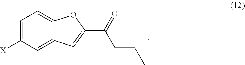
C1=C([X])C=C2C(=C1)OC(C(=O)CCC)=C2
